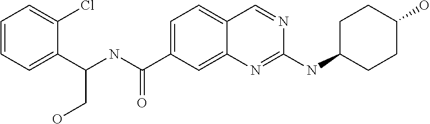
C1=CC=C(C(NC(C2=CC=C3C(=C2)N=C(NC2CCC(O)CC2)N=C3)=O)CO)C(Cl)=C1
